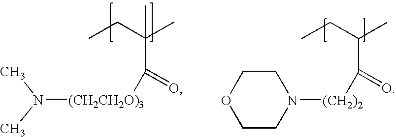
N([(CH2CH2O)3]C(C(C)(CC)C)=O)(C)C.C1OCCN([(CH2)2]C(C(C)CC)=O)C1
